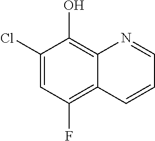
C1(Cl)=CC(F)=C2C(=C1O)N=CC=C2
